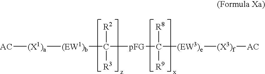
C([pFG]C([(EW3)e][(X3)f][AC])([R8])[R9])([(EW1)b][(X1)a][AC])([R2])[R3]
